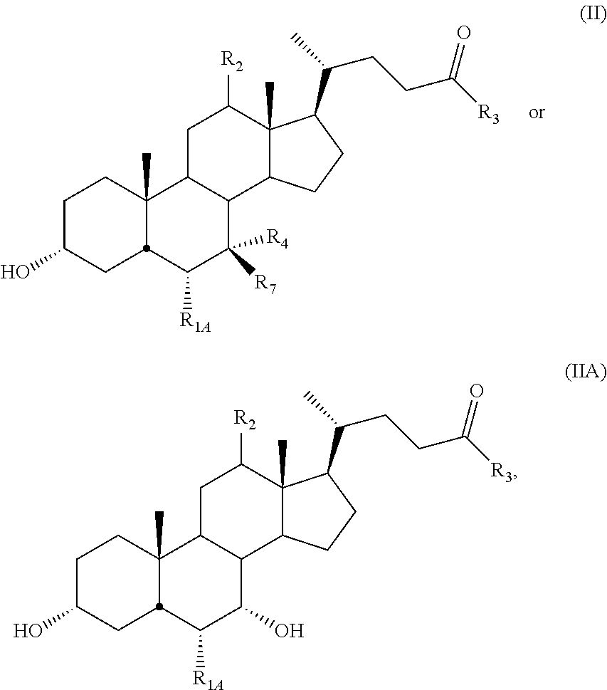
C1C(O)CC2C(C)(C1)C1C(C([R7])([R4])C2[R1A])C2C(C)(C([R2])C1)C(C(C)CCC([R3])=O)CC2.C1C(O)CC2C(C)(C1)C1C(C(O)C2[R1A])C2C(C)(C([R2])C1)C(C(C)CCC([R3])=O)CC2
